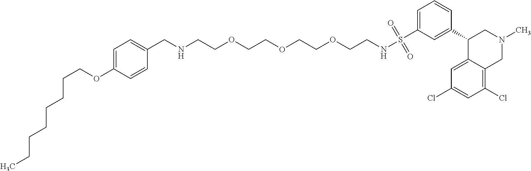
CCCCCCCCOC1=CC=C(CNCCOCCOCCOCCNS(C2=CC=CC(C3C4=CC(Cl)=CC(Cl)=C4CN(C)C3)=C2)(=O)=O)C=C1
